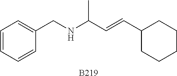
C1=CC=CC(CNC(C=CC2CCCCC2)C)=C1.[B219]
